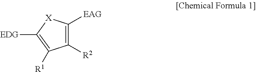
[EAG]C1=C([R2])C([R1])=C([EDG])[X]1
